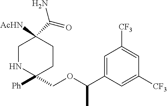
C1NC([Ph])(COC(C2=CC([CF3])=CC([CF3])=C2)C)CCC1(C(=O)N)[AcHN]
